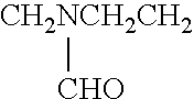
[CH2NCH2CH2][CHO]
